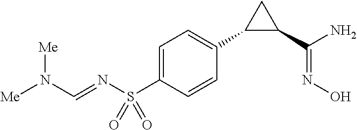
C1=C(S(N=CN([Me])[Me])(=O)=O)C=CC(C2C(C(N)=NO)C2)=C1
